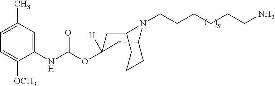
C1C2N(CCCCCCN)C(CC1(OC(NC1=CC(C)=CC=C1[OCH3])=O)[H])CCC2
